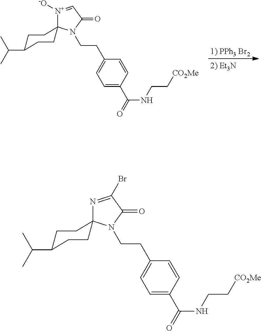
C1=C(C(=O)NCC[CO2Me])C=CC(CCN2C(=O)C=[N+]([-O])C23CCC(C(C)C)CC3)=C1.C1=C(C(=O)NCC[CO2Me])C=CC(CCN2C(=O)C(Br)=NC23CCC(C(C)C)CC3)=C1
